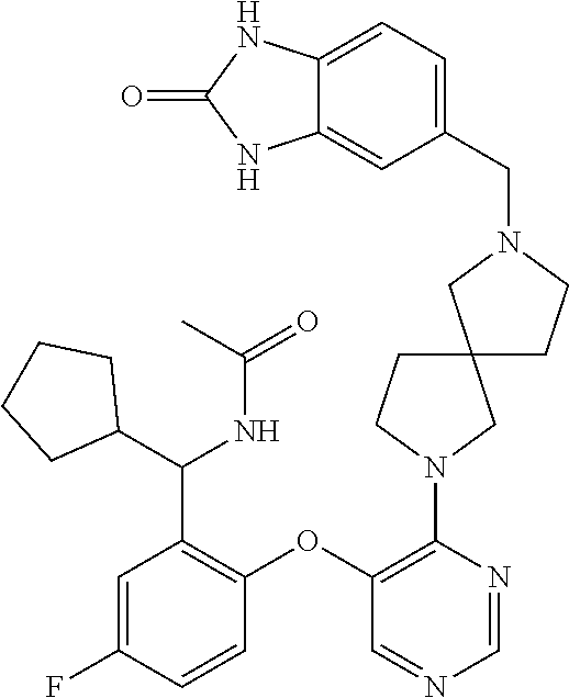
C1(OC2=C(N3CC4(CC3)CCN(CC3=CC=C5C(=C3)NC(=O)N5)C4)N=CN=C2)=C(C(C2CCCC2)NC(=O)C)C=C(F)C=C1
